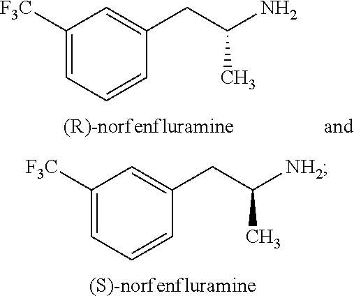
C1([F3C])=CC=CC(CC([NH2])C)=C1.C1([F3C])=CC=CC(CC(N)C)=C1
